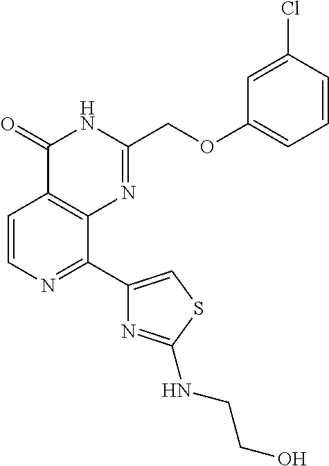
C1=CN=C(C2=CSC(NCCO)=N2)C2=C1C(=O)NC(COC1=CC=CC(Cl)=C1)=N2
